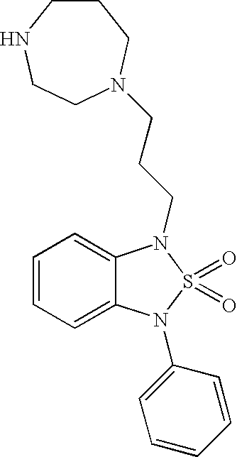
C1=CC=C2C(=C1)N(CCCN1CCNCCC1)S(=O)(=O)N2C1=CC=CC=C1
